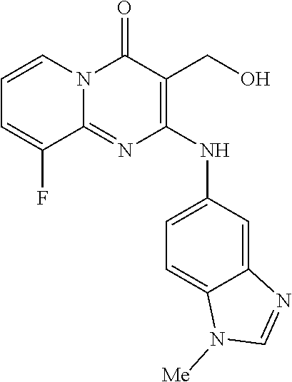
C1=CN2C(=NC(NC3=CC=C4C(=C3)N=CN4[Me])=C(CO)C2=O)C(F)=C1
